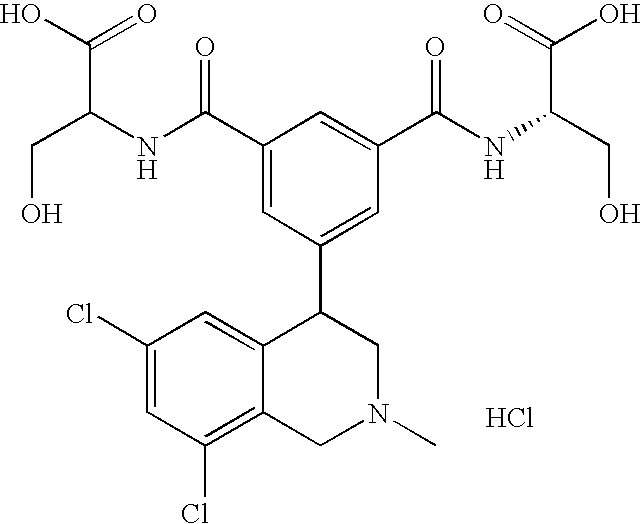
Cl.C1(Cl)=CC(Cl)=C2C(=C1)C(C1=CC(C(=O)NC(C(O)=O)CO)=CC(C(=O)NC(C(O)=O)CO)=C1)CN(C)C2
